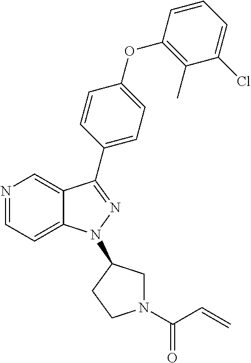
N1=CC=C2C(=C1)C(C1=CC=C(OC3=C(C)C(Cl)=CC=C3)C=C1)=NN2C1CN(C(=O)C=C)CC1
